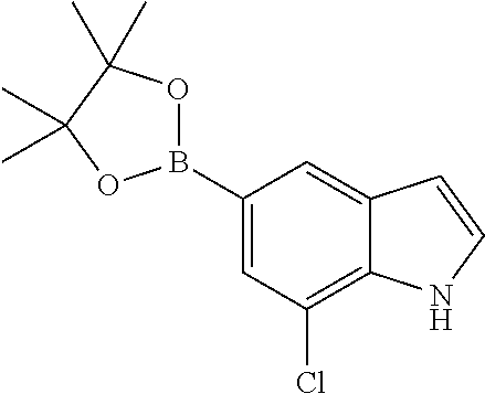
C1(B2OC(C)(C)C(C)(C)O2)=CC(Cl)=C2C(=C1)C=CN2
